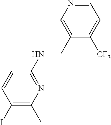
C1(NCC2=CN=CC=C2[CF3])=NC(C)=C(I)C=C1
